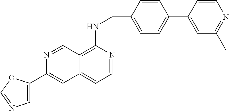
C12=C(NCC3=CC=C(C4=CC(C)=NC=C4)C=C3)N=CC=C1C=C(C1=CN=CO1)N=C2
